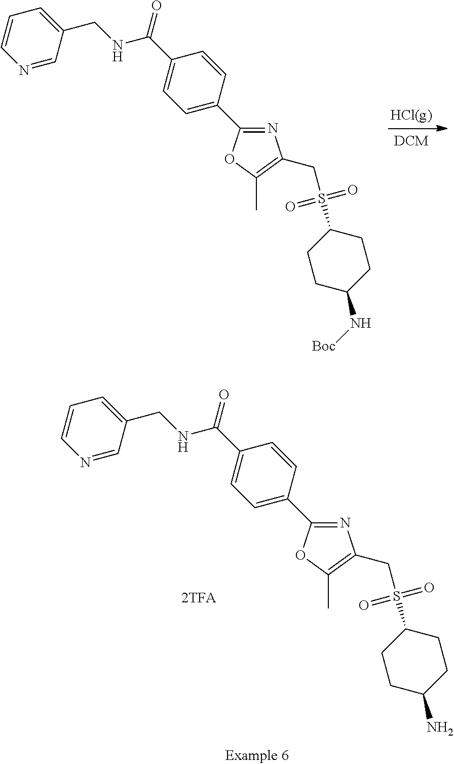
N1=CC(CNC(C2=CC=C(C3=NC(CS(=O)(=O)C4CCC(N[Boc])CC4)=C(C)O3)C=C2)=O)=CC=C1.N1=CC(CNC(C2=CC=C(C3=NC(CS(=O)(=O)C4CCC(N)CC4)=C(C)O3)C=C2)=O)=CC=C1
